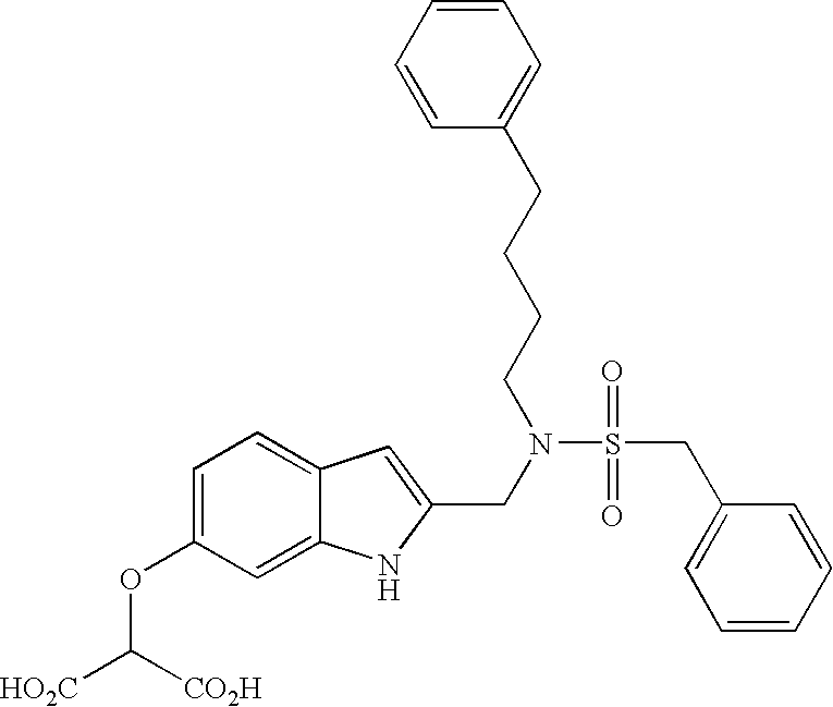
C1=C(OC([HO2C])[CO2H])C=C2C(=C1)C=C(CN(S(CC1=CC=CC=C1)(=O)=O)CCCCC1=CC=CC=C1)N2
